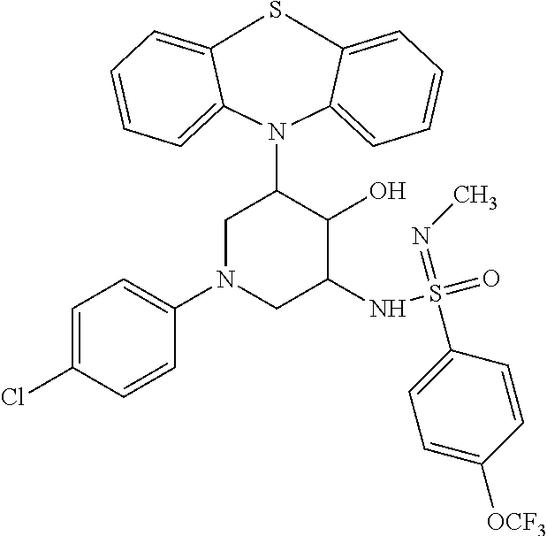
S1C2=CC=CC=C2N(C2CN(C3=CC=C(Cl)C=C3)CC(NS(=O)(=NC)C3=CC=C([OCF3])C=C3)C2O)C2=CC=CC=C12
